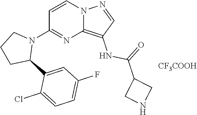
C1(N2CCCC2C2=CC(F)=CC=C2Cl)=NC2=C(NC(=O)C3CNC3)C=NN2C=C1.[CF3COOH]
